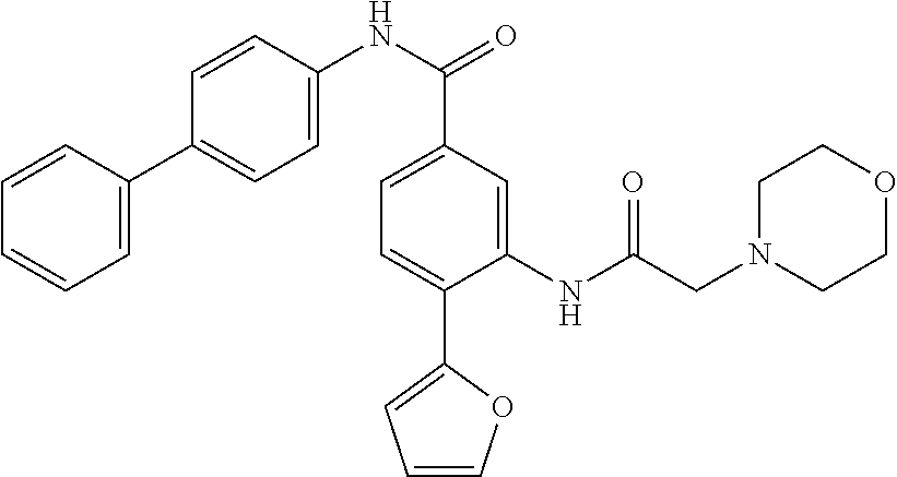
C1=C(C(NC2=CC=C(C3=CC=CC=C3)C=C2)=O)C=C(NC(CN2CCOCC2)=O)C(C2=CC=CO2)=C1
